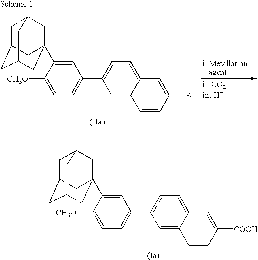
C1C2CC3CC(C4=CC(C5=CC=C6C(=C5)C=CC(Br)=C6)=CC=C4[CH3O])(CC1C3)C2.C1C2CC3CC(C4=CC(C5=CC=C6C(=C5)C=CC([COOH])=C6)=CC=C4[CH3O])(CC1C3)C2
